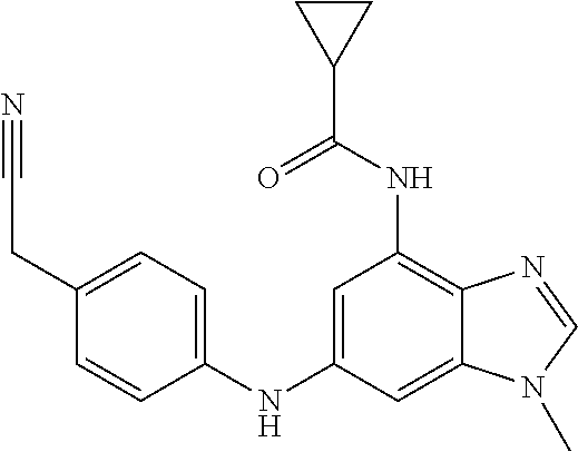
C1=C(NC2=CC(NC(=O)C3CC3)=C3C(=C2)N(C)C=N3)C=CC(CC#N)=C1
